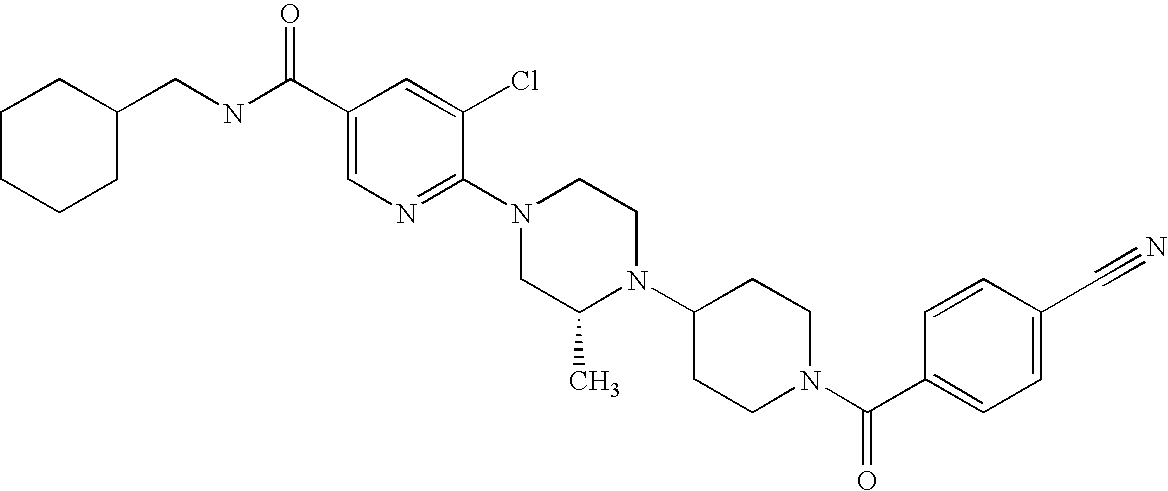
C1(C#N)=CC=C(C(N2CCC(N3C(C)CN(C4=NC=C(C(NCC5CCCCC5)=O)C=C4Cl)CC3)CC2)=O)C=C1
